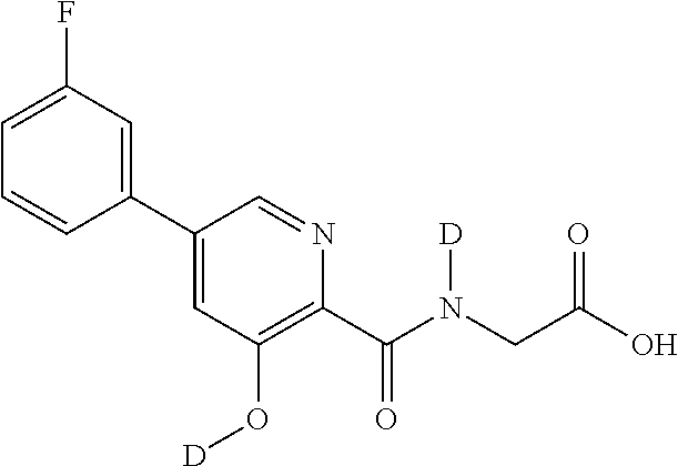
C1(C2=CC(O[D])=C(C(N(CC(O)=O)[D])=O)N=C2)=CC(F)=CC=C1
